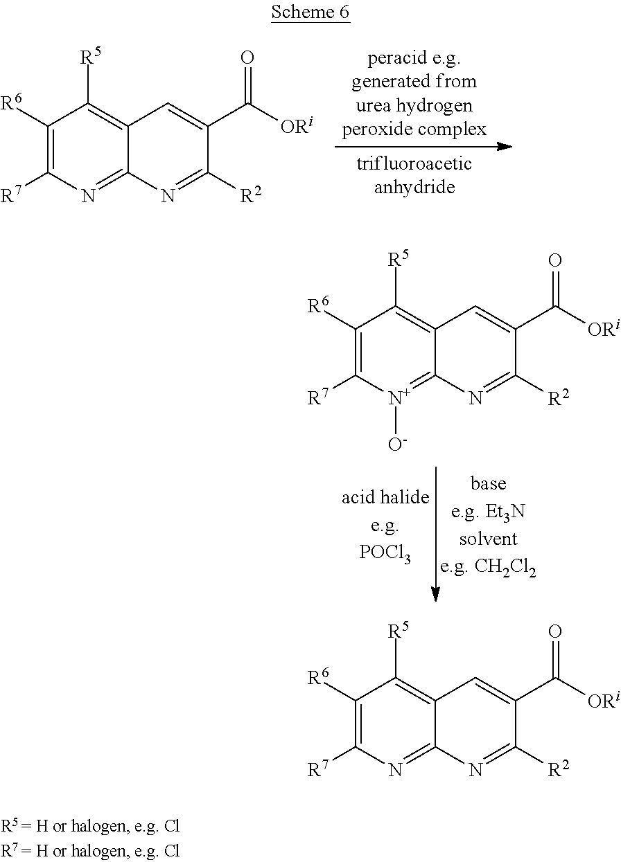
C1([R6])=C([R7])N=C2C(=C1[R5])C=C(C([ORi])=O)C([R2])=N2.C1([R6])=C([R7])[N+]([O-])=C2C(=C1[R5])C=C(C([ORi])=O)C([R2])=N2.C1([R6])=C([R7])N=C2C(=C1[R5])C=C(C([ORi])=O)C([R2])=N2
